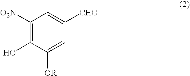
C1([O2N])=C(O)C([OR])=CC([CHO])=C1
